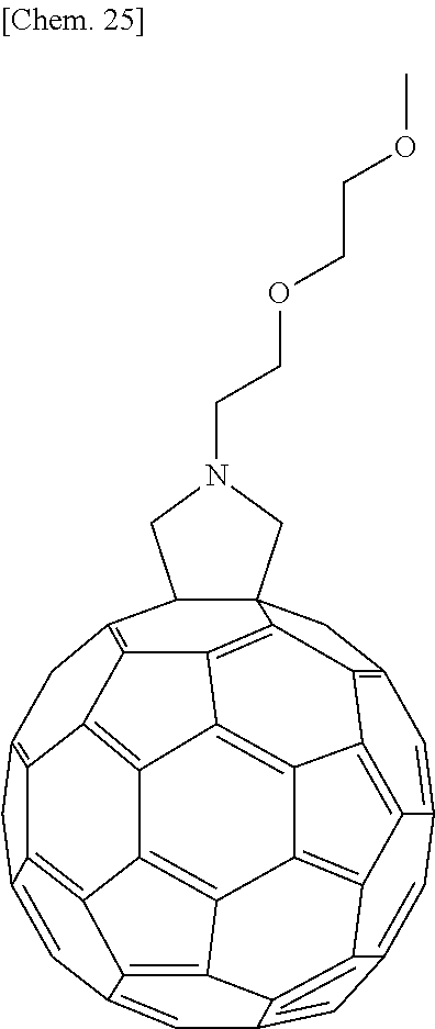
C1=C2C=C3C=C4C=C5C=C6CC7=C8C6=C6C5=C5C4=C3C3=C4C5=C6C5=C8C6=C(C8C9(CC1=C1C9=C6C5=C4C1=C23)CN(CCOCCOC)C8)C7
